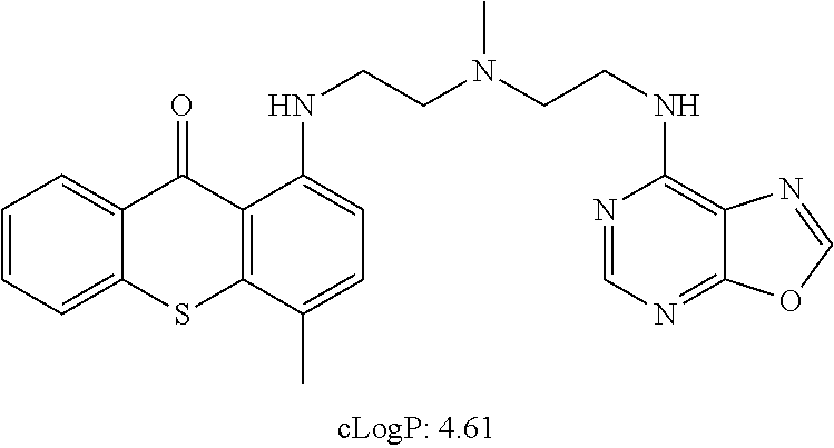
C1=CC=C2C(=C1)C(=O)C1=C(S2)C(C)=CC=C1NCCN(CCNC1=C2C(=NC=N1)OC=N2)C
